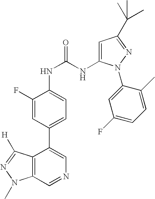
C12=C(C=NC=C1C1=CC=C(NC(NC3=CC(C(C)(C)C)=NN3C3=CC(F)=CC=C3C)=O)C(F)=C1)N(C)N=C2[H]
